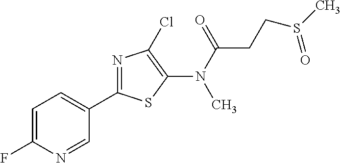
C1(C2=NC(Cl)=C(N(C(CCS(C)=O)=O)C)S2)=CC=C(F)N=C1
